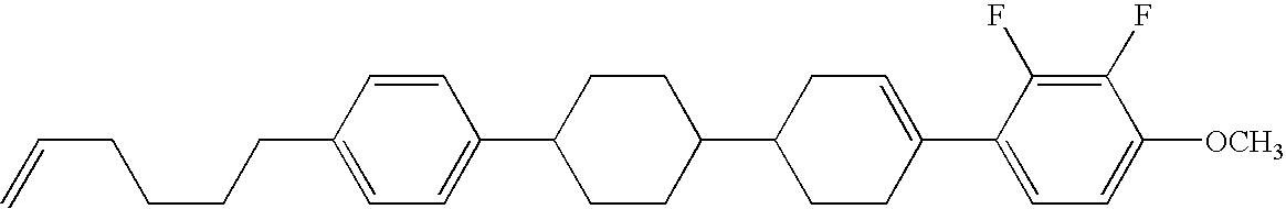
C1(F)=C(F)C(C2=CCC(C3CCC(C4=CC=C(CCCCC=C)C=C4)CC3)CC2)=CC=C1[OCH3]
